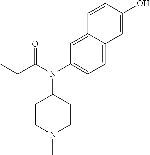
C12=CC(N(C(CC)=O)C3CCN(C)CC3)=CC=C1C=C(O)C=C2
